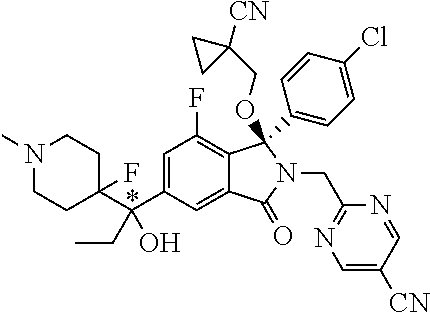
C1(C(C2=CC(F)=C3C(=C2)C(=O)N(CC2=NC=C([CN])C=N2)C3(OCC2([CN])CC2)C2=CC=C(Cl)C=C2)(CC)O)(F)CCN(C)CC1
